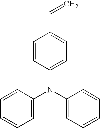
C1=CC=CC=C1N(C1=CC=CC=C1)C1=CC=C(C=C)C=C1
